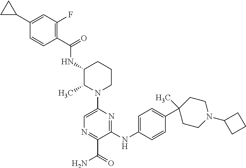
N(C1C(C)N(C2=CN=C(C(=O)N)C(NC3=CC=C(C4(C)CCN(C5CCC5)CC4)C=C3)=N2)CCC1)C(C1=C(F)C=C(C2CC2)C=C1)=O
